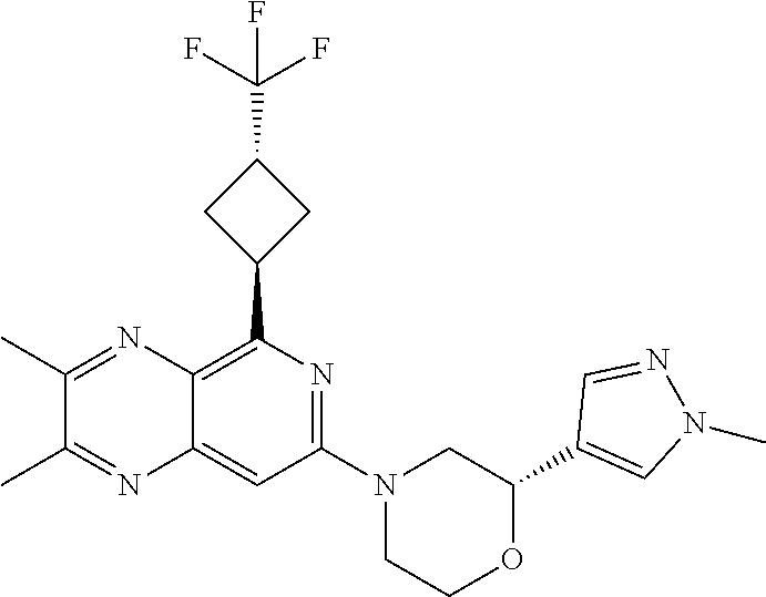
C1(C2=CN(C)N=C2)OCCN(C2=NC(C3CC(C(F)(F)F)C3)=C3C(=C2)N=C(C)C(C)=N3)C1
